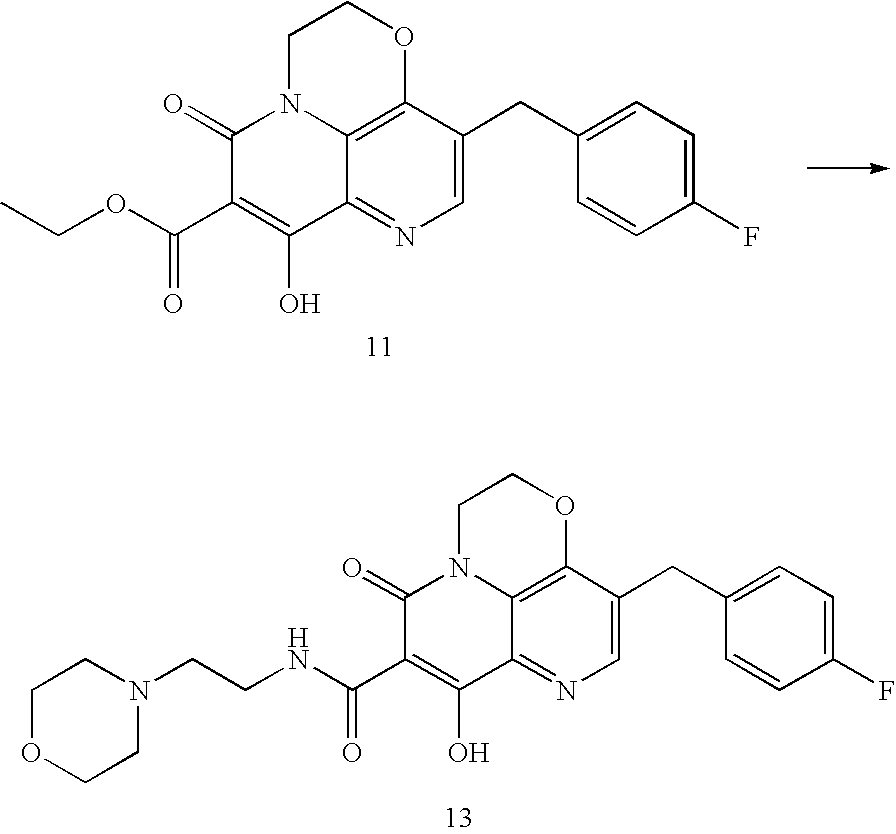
CCOC(C1=C(O)C2=NC=C(CC3=CC=C(F)C=C3)C3=C2N(C1=O)CCO3)=O.C(CNC(C1=C(O)C2=NC=C(CC3=CC=C(F)C=C3)C3=C2N(C1=O)CCO3)=O)N1CCOCC1
